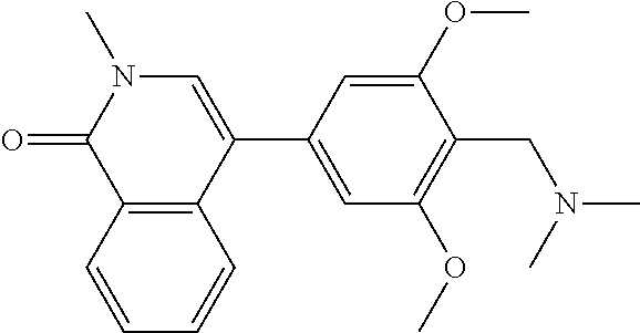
O=C1N(C)C=C(C2=CC(OC)=C(CN(C)C)C(OC)=C2)C2=C1C=CC=C2
